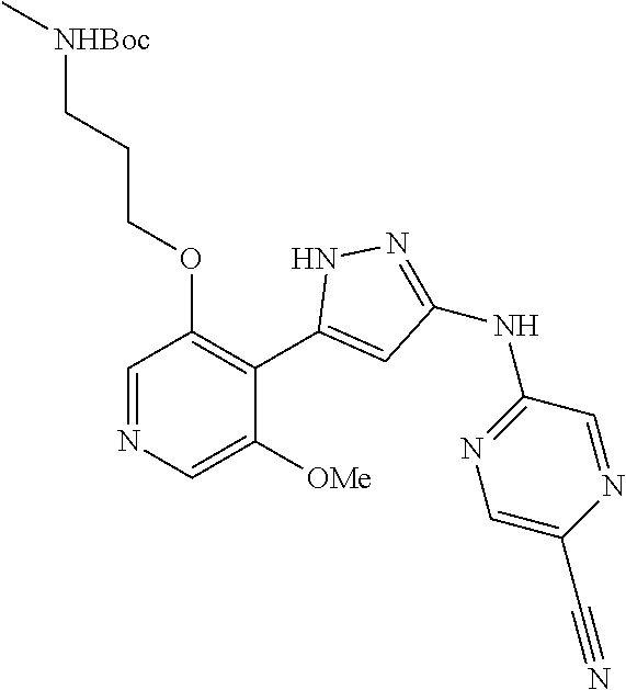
C1=NC=C([OMe])C(C2=CC(NC3=NC=C(C#N)N=C3)=NN2)=C1OCCC[NHBoc]C
